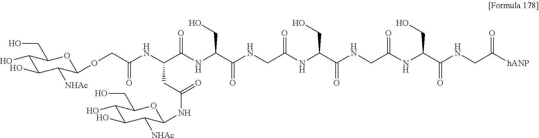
C1(O)C(O)C([NHAc])C(OCC(NC(C(NC(C(NCC(NC(C(NCC(NC(C(NCC([hANP])=O)=O)CO)=O)=O)CO)=O)=O)CO)=O)CC(=O)NC2C([NHAc])C(O)C(O)C(CO)O2)=O)OC1CO
